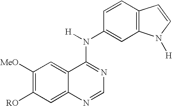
C1([MeO])=C([RO])C=C2C(=C1)C(N([H])C1=CC3=C(C=C1)C=CN3[H])=NC=N2
